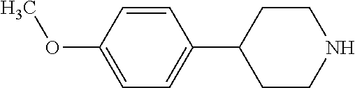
C1=C(OC)C=CC(C2CCNCC2)=C1
